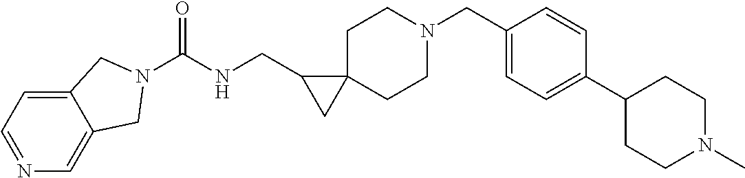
N1=CC=C2C(=C1)CN(C(NCC1CC13CCN(CC1=CC=C(C4CCN(C)CC4)C=C1)CC3)=O)C2
